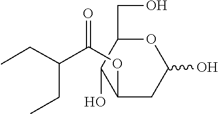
C(CC)(CC)C(=O)OC1C(O)C(CO)OC(O)C1
